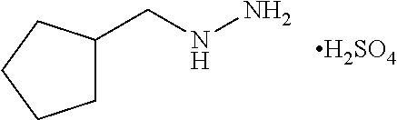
C1C(CNN)CCC1.[H2SO4]
